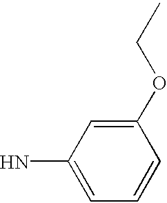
C1(N)=CC=CC(OCC)=C1
